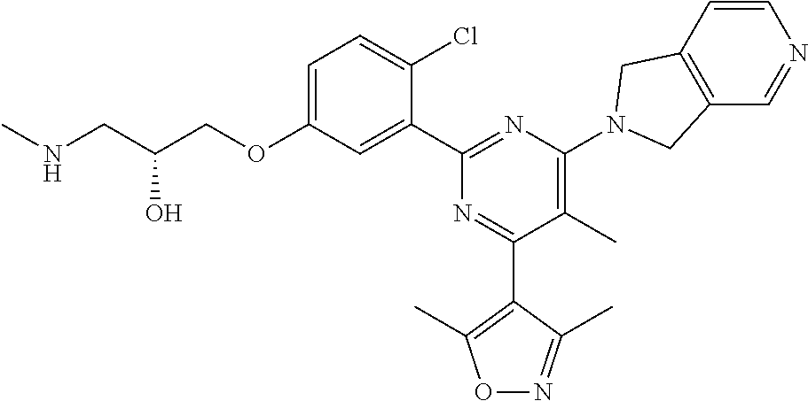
C1=C(OCC(CNC)O)C=C(C2=NC(N3CC4=C(C=NC=C4)C3)=C(C)C(C3=C(C)ON=C3C)=N2)C(Cl)=C1
